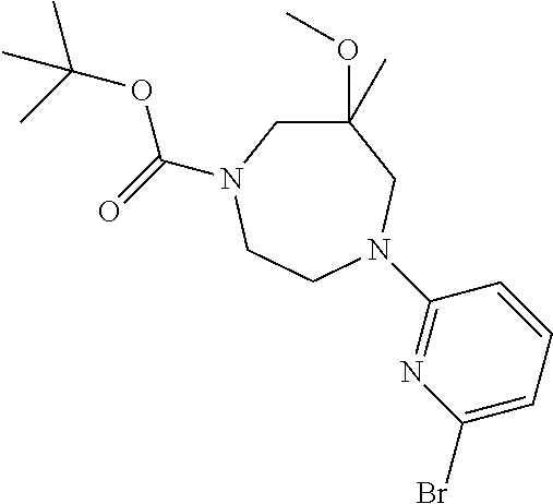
C(=O)(OC(C)(C)C)N1CC(C)(OC)CN(C2=NC(Br)=CC=C2)CC1
